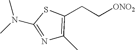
N1=C(N(C)C)SC(CC[ONO2])=C1C
